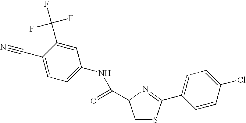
C1(C#N)=CC=C(NC(=O)C2CSC(C3=CC=C(Cl)C=C3)=N2)C=C1C(F)(F)F
